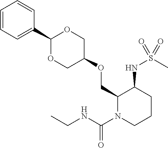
C1(OCC2C(NS(C)(=O)=O)CCCN2C(NCC)=O)COC(C2=CC=CC=C2)OC1
